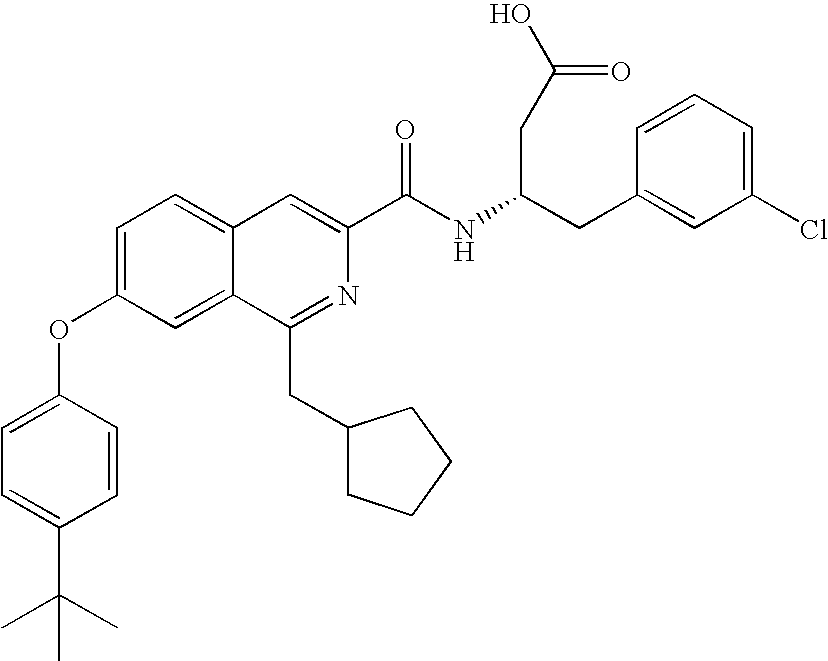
C1=C(OC2=CC=C(C(C)(C)C)C=C2)C=C2C(=C1)C=C(C(NC(CC(O)=O)CC1=CC(Cl)=CC=C1)=O)N=C2CC1CCCC1
